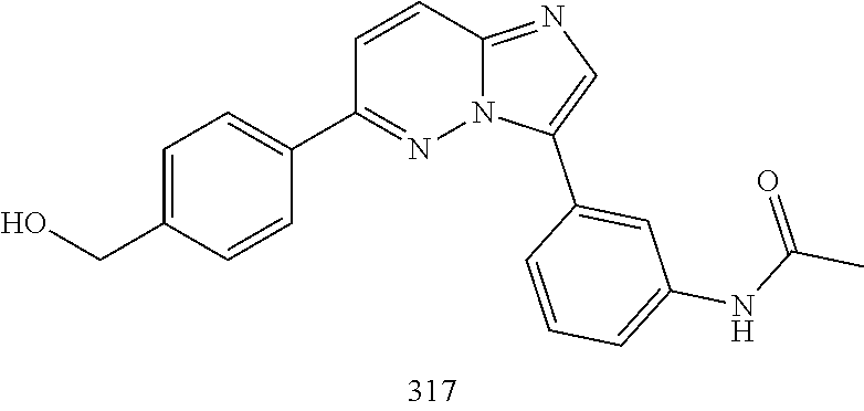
C1=CC(C2=CC=C(CO)C=C2)=NN2C1=NC=C2C1=CC(NC(=O)C)=CC=C1
